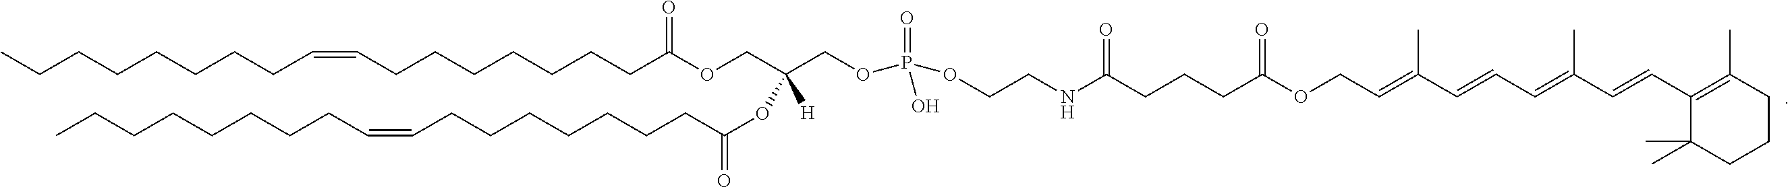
C(CCCCCCC=CCCCCCCCC(=O)OCC(COP(OCCNC(CCCC(OCC=C(C=CC=C(C=CC1=C(C)CCCC1(C)C)C)C)=O)=O)(=O)O)([H])OC(CCCCCCCC=CCCCCCCCC)=O)C
